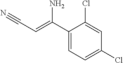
C1(C(=CC#N)N)=CC=C(Cl)C=C1Cl
